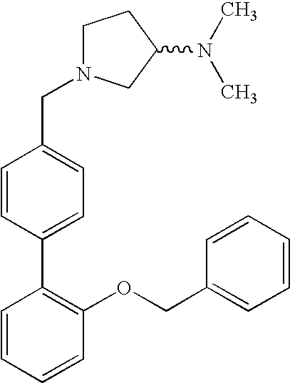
C1N(CC2=CC=C(C3=C(OCC4=CC=CC=C4)C=CC=C3)C=C2)CC(N(C)C)C1
